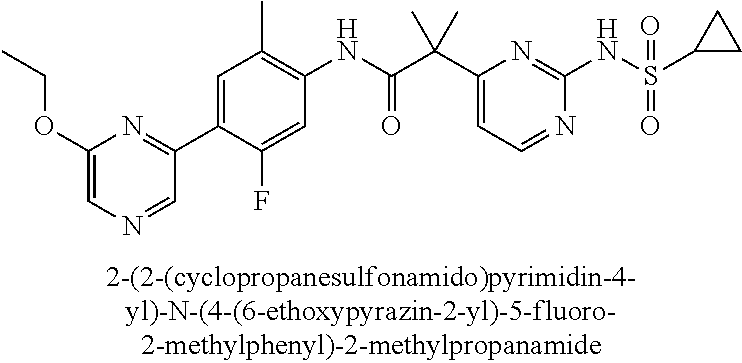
N1=CC=C(C(C(NC2=C(C)C=C(C3=NC(OCC)=CN=C3)C(F)=C2)=O)(C)C)N=C1NS(=O)(=O)C1CC1
